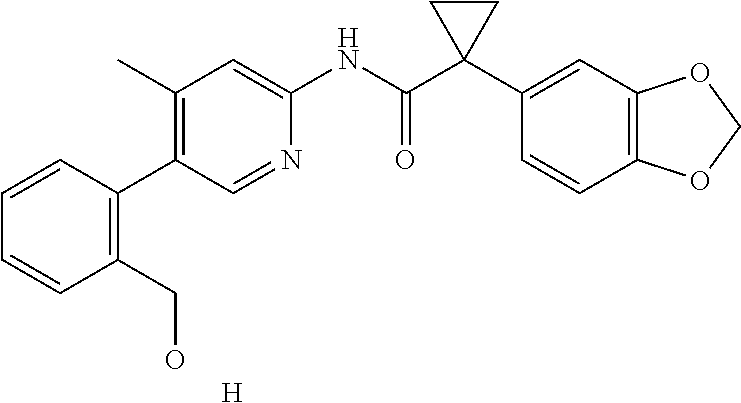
C1(C)=C(C2=C(CO)C=CC=C2)C=NC(NC(C2(C3=CC4=C(C=C3)OCO4)CC2)=O)=C1.[H]
